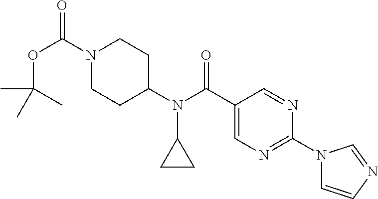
N1(C(OC(C)(C)C)=O)CCC(N(C(C2=CN=C(N3C=CN=C3)N=C2)=O)C2CC2)CC1
